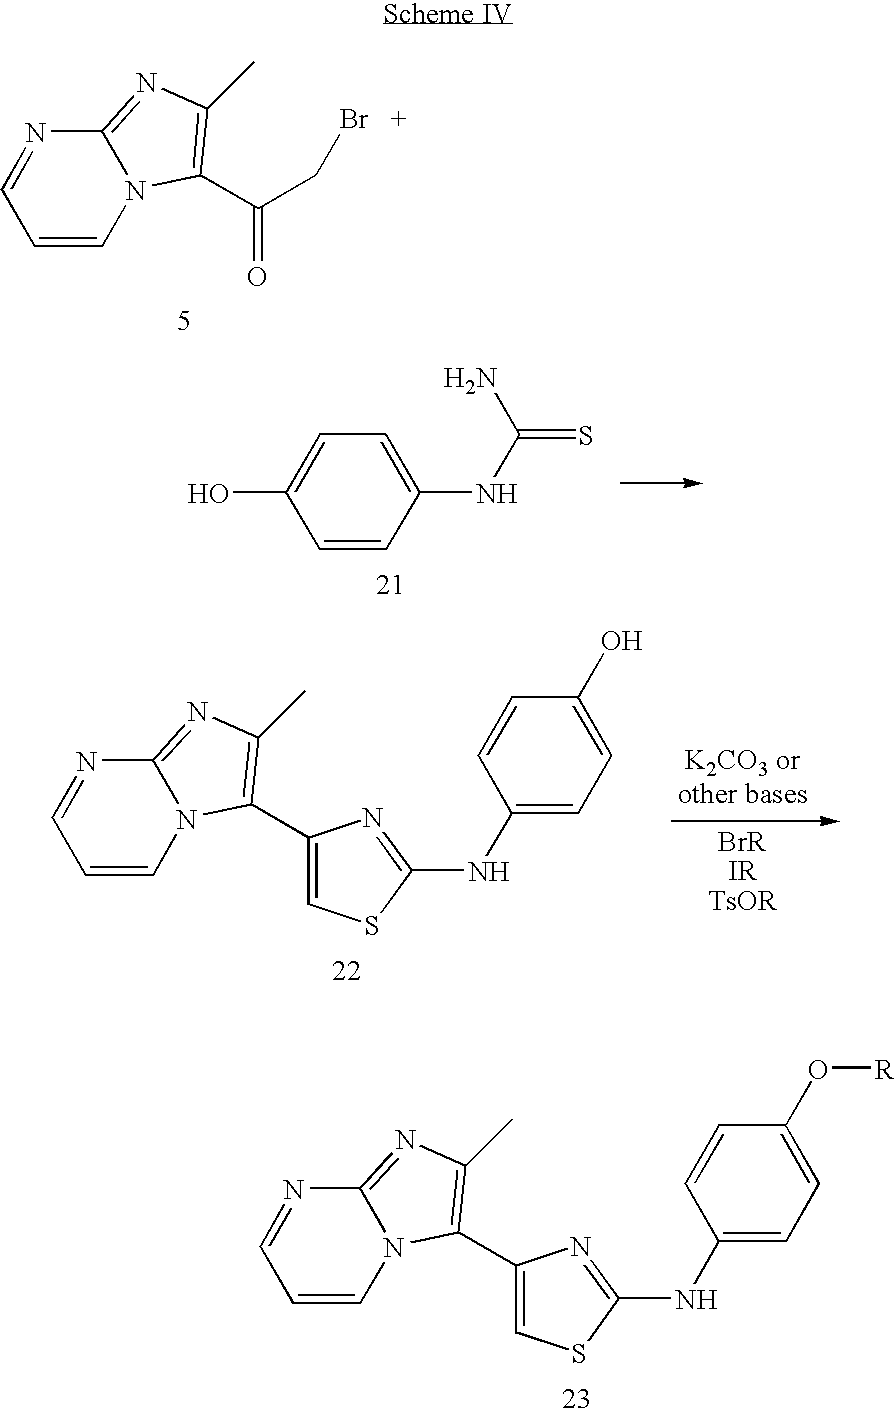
N1=CC=CN2C1=NC(C)=C2C(CBr)=O.C1=C(O)C=CC(NC(=S)N)=C1.N1=CC=CN2C1=NC(C)=C2C1=CSC(NC2=CC=C(O)C=C2)=N1.N1=CC=CN2C1=NC(C)=C2C1=CSC(NC2=CC=C(O[R])C=C2)=N1
